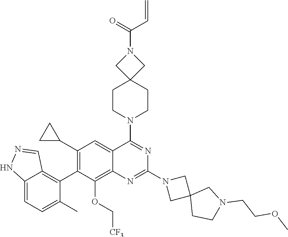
C12=CC=C(C)C(C3=C(C4CC4)C=C4C(=C3OC[CF3])N=C(N3CC5(C3)CCN(CCOC)C5)N=C4N3CCC4(CC3)CN(C(=O)C=C)C4)=C1C=NN2
